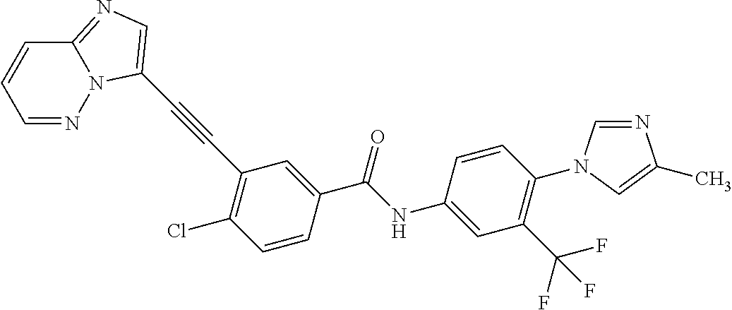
C(C1=CC(C#CC2=CN=C3N2N=CC=C3)=C(Cl)C=C1)(NC1=CC(C(F)(F)F)=C(N2C=NC(C)=C2)C=C1)=O
